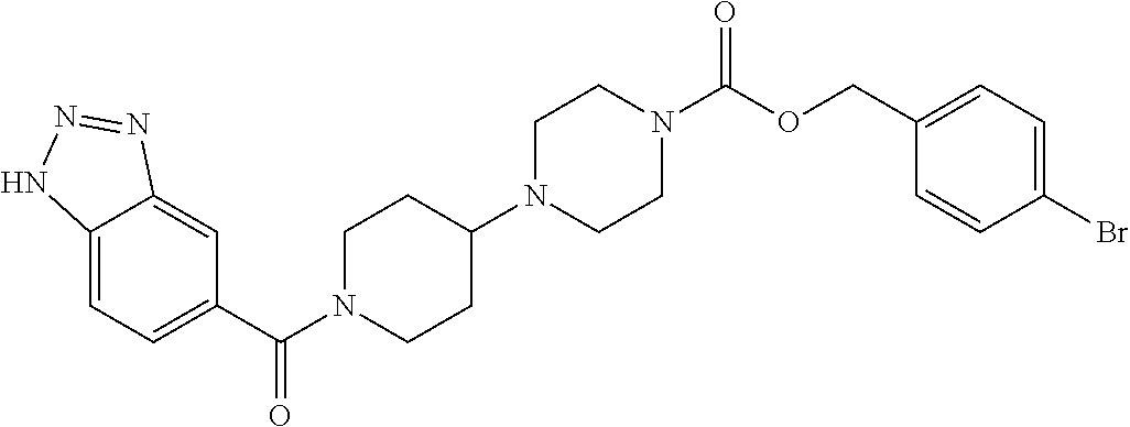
C12=CC=C(C(=O)N3CCC(N4CCN(C(=O)OCC5=CC=C(Br)C=C5)CC4)CC3)C=C1N=NN2
